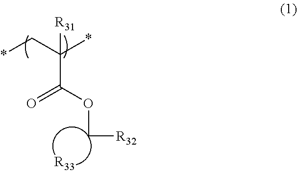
C(OC(=O)C(C*)(*)[R31])[R32].[R33]
